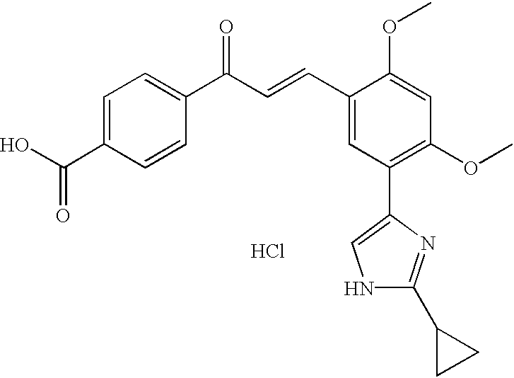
C1=C(C(O)=O)C=CC(C(C=CC2=CC(C3=CNC(C4CC4)=N3)=C(OC)C=C2OC)=O)=C1.Cl
